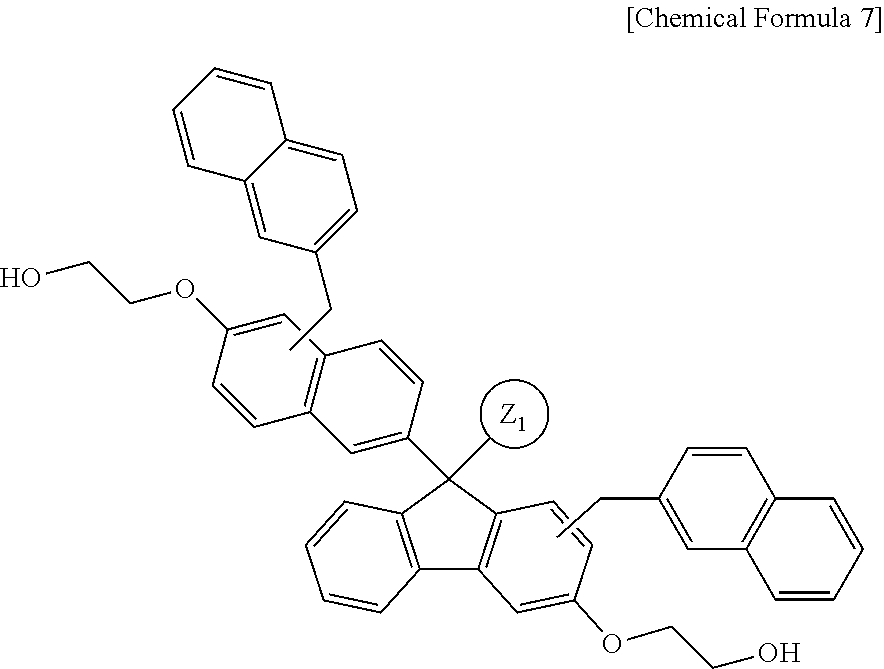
[Z1].CCC1=CC=C2C(=C1)C=CC=C2.C12=C(C=CC=C1)C(C1=CC3=C(C=C1)C=C(OCCO)C=C3)(C)C1=C2C=C(OCCO)C=C1.CCC1=CC2=C(C=C1)C=CC=C2
